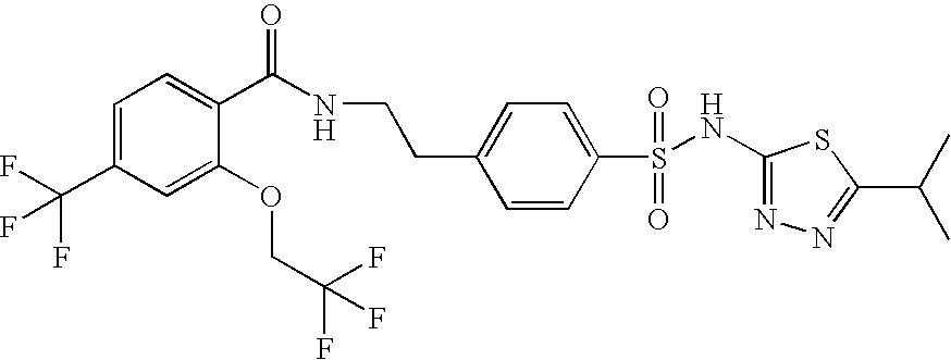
C1(NS(C2=CC=C(CCNC(C3=CC=C(C(F)(F)F)C=C3OCC(F)(F)F)=O)C=C2)(=O)=O)=NN=C(C(C)C)S1
